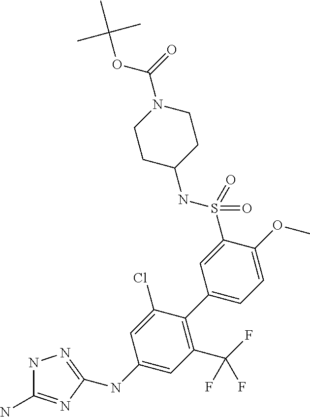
N1C(N)=NC(NC2=CC(C(F)(F)F)=C(C3=CC=C(OC)C(S(NC4CCN(C(OC(C)(C)C)=O)CC4)(=O)=O)=C3)C(Cl)=C2)=N1
